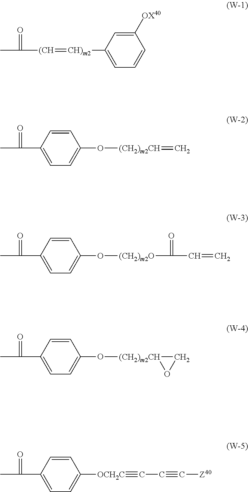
CC(=O)[(CH]=[CH)m2]C1=CC=CC([OX40])=C1.C1=CC(C(=O)C)=CC=C1O[(CH2)m2CH]=C.C1=CC(C(=O)C)=CC=C1O[(CH2)m2O]C(=O)C=C.C1=CC(C(=O)C)=CC=C1O[(CH2)m2CH]1OC1.C1=CC(C(=O)C)=CC=C1[OCH2C]#CC#C[Z40]
